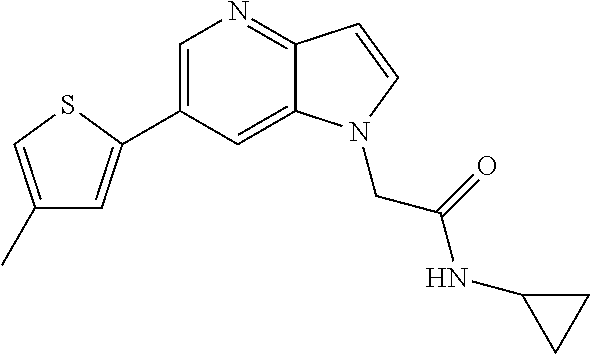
C1=C(C2=CC(C)=CS2)C=C2C(=N1)C=CN2CC(NC1CC1)=O
